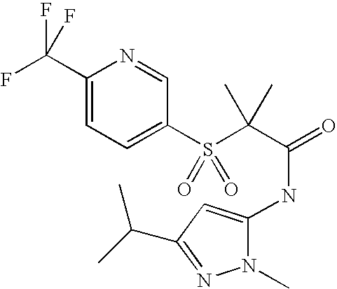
C1(C(F)(F)F)=CC=C(S(C(C(=O)NC2=CC(C(C)C)=NN2C)(C)C)(=O)=O)C=N1
